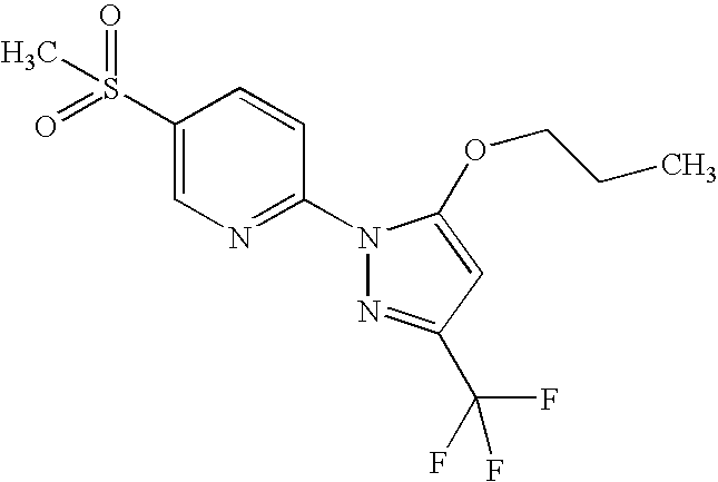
C1(S(=O)(=O)C)=CN=C(N2N=C(C(F)(F)F)C=C2OCCC)C=C1
